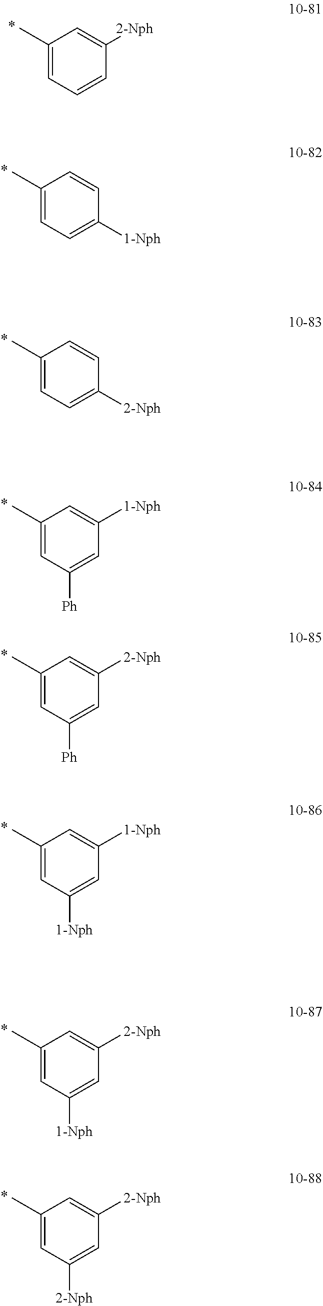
C1(C)=CC([Ph])=CC([1-Nph])=C1.C1(C)=CC=CC([2-Nph])=C1.C1(C)=CC=C([1-Nph])C=C1.C1(C)=CC=C([2-Nph])C=C1.C1(C)=CC([Ph])=CC([2-Nph])=C1.C1(C)=CC([1-Nph])=CC([1-Nph])=C1.C1(C)=CC([1-Nph])=CC([2-Nph])=C1.C1(C)=CC([2-Nph])=CC([2-Nph])=C1
